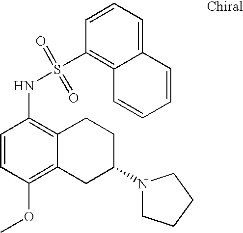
C1=CC(OC)=C2C(=C1NS(C1=C3C(=CC=C1)C=CC=C3)(=O)=O)CCC(N1CCCC1)C2
